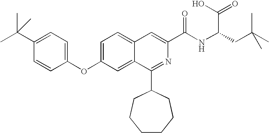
C1=C2C(=CC(OC3=CC=C(C(C)(C)C)C=C3)=C1)C(C1CCCCCC1)=NC(C(NC(CC(C)(C)C)C(O)=O)=O)=C2
